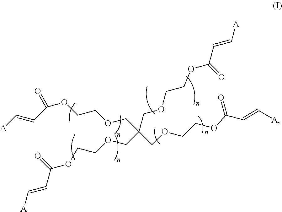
C(OCCOC(C=C[A])=O)C(COCCOC(C=C[A])=O)(COCCOC(C=C[A])=O)COCCOC(C=C[A])=O
